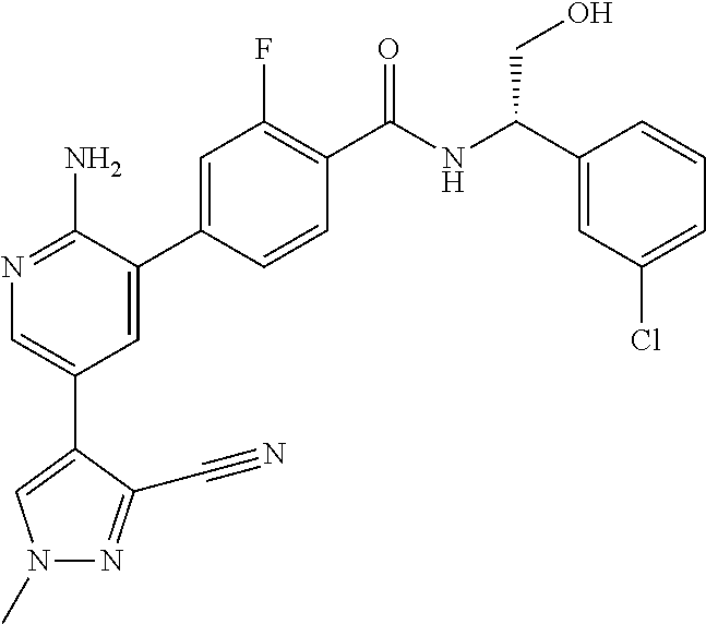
N1=C(N)C(C2=CC(F)=C(C(NC(C3=CC(Cl)=CC=C3)CO)=O)C=C2)=CC(C2=CN(C)N=C2C#N)=C1
